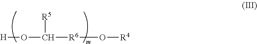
[H]OC([R6]O[R4])[R5]
